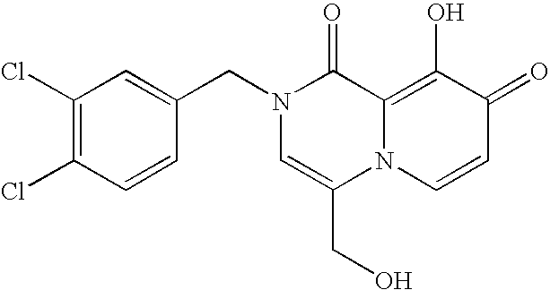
C1(Cl)=C(Cl)C=CC(CN2C=C(CO)N3C(=C(O)C(=O)C=C3)C2=O)=C1
